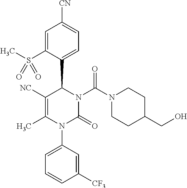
C1([NC])=C(C)N(C2=CC=CC([CF3])=C2)C(=O)N(C(N2CCC(CO)CC2)=O)C1C1=CC=C([CN])C=C1S(C)(=O)=O
